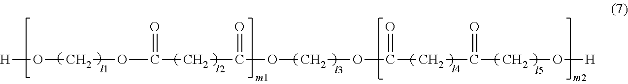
[H]OCOC(=O)CC(=O)OCOC(=O)CC(=O)CO[H]
